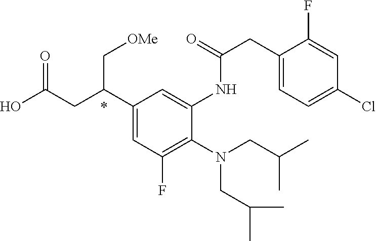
N(CC(C)C)(CC(C)C)C1=C(F)C=C(C(CC(O)=O)C[OMe])C=C1NC(=O)CC1=CC=C(Cl)C=C1F
